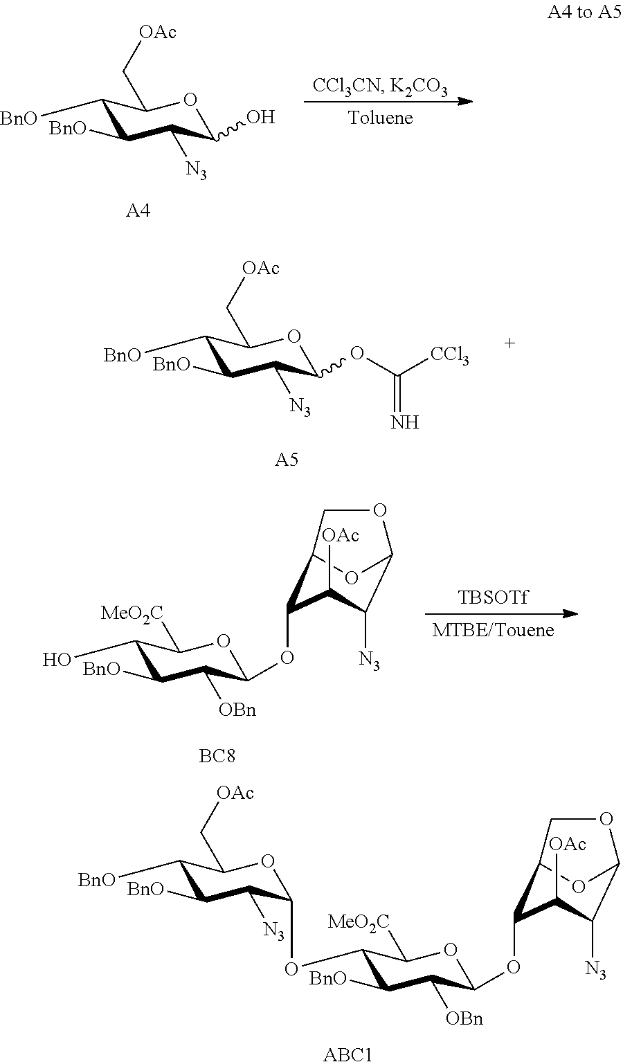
[ABC1].C1([BnO])C([BnO])C([N3])C(OC2C([BnO])C([OBn])C(OC3C4OC(C([N3])C3[OAc])OC4)OC2[MeO2C])OC1C[OAc].C1([BnO])C([BnO])C([N3])C(O)OC1C[OAc].[A4].[BC8].C1(O)C([BnO])C([OBn])C(OC2C3OC(C([N3])C2[OAc])OC3)OC1[MeO2C].[TBSOTf].C1([BnO])C([BnO])C([N3])C(OC([CCl3])=N)OC1C[OAc].[A5]
